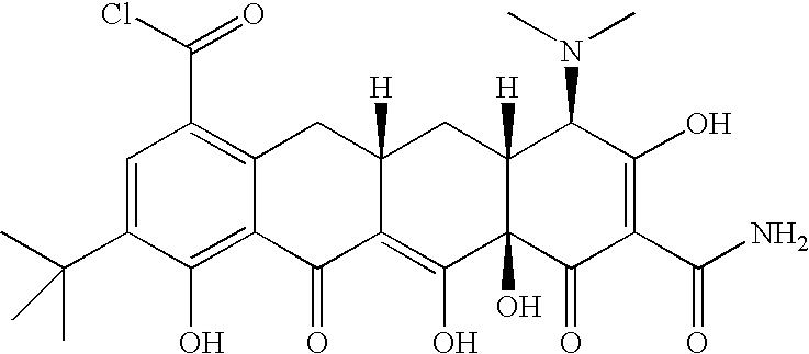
C1=C(C(C)(C)C)C(O)=C2C(=C1C(Cl)=O)CC1([H])C(=C(O)C3(O)C([H])(C1)C(N(C)C)C(O)=C(C(N)=O)C3=O)C2=O
